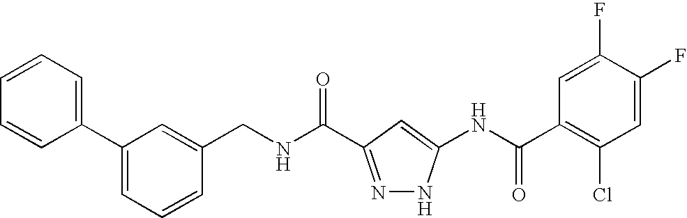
C1(CNC(=O)C2=NNC(NC(C3=C(Cl)C=C(F)C(F)=C3)=O)=C2)=CC(C2=CC=CC=C2)=CC=C1
